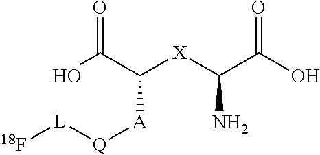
OC(C([X]C(N)C(O)=O)[A][Q][L][18F])=O
